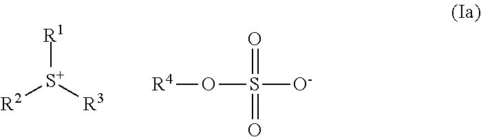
[R1][S+]([R3])[R2].[R4]OS([O-])(=O)=O
